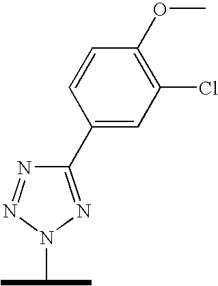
C1=CC(C2=NN(C(C)C)N=N2)=CC(Cl)=C1OC
